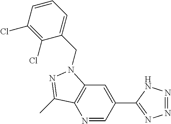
N1=CC(C2=NN=NN2)=CC2=C1C(C)=NN2CC1=CC=CC(Cl)=C1Cl
